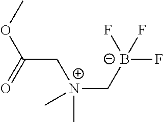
COC(=O)C[N+](C[B-](F)(F)F)(C)C
